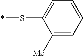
C1([Me])=CC=CC=C1S*
